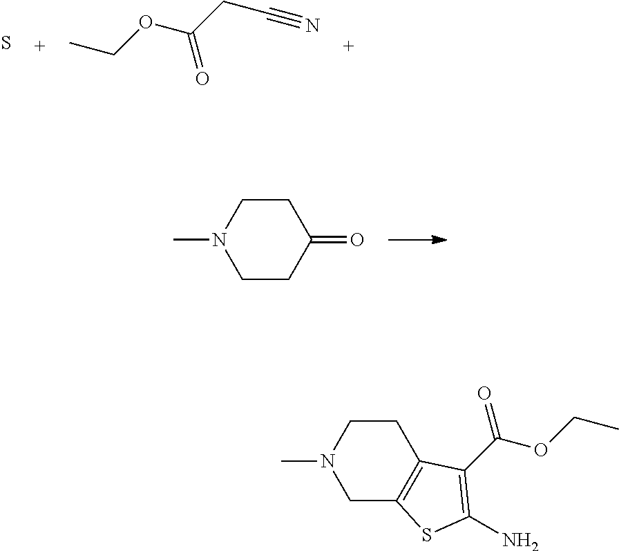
S.CCOC(CC#N)=O.C1CC(=O)CCN1C.C1C2=C(CCN1C)C(C(OCC)=O)=C(N)S2
